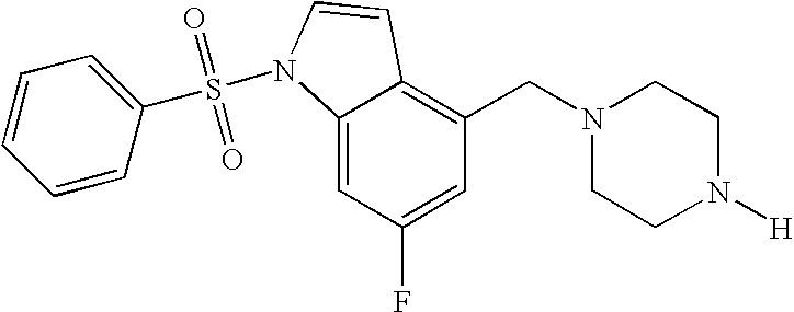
C1=C(F)C=C2C(=C1CN1CCN([H])CC1)C=CN2S(=O)(=O)C1=CC=CC=C1
